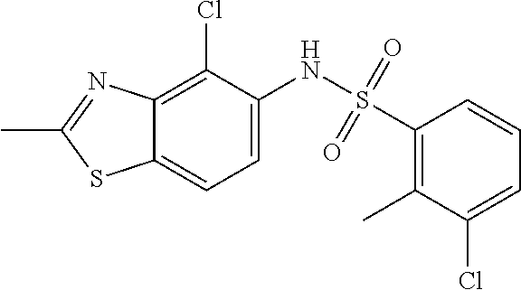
C12=CC=C(NS(=O)(=O)C3=C(C)C(Cl)=CC=C3)C(Cl)=C1N=C(C)S2
